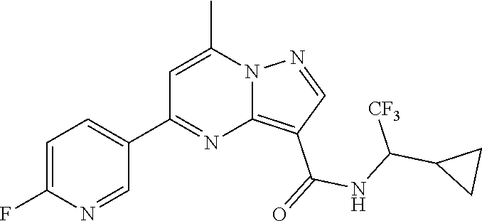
C12=C(C(=O)NC(C3CC3)[CF3])C=NN1C(C)=CC(C1=CC=C(F)N=C1)=N2
